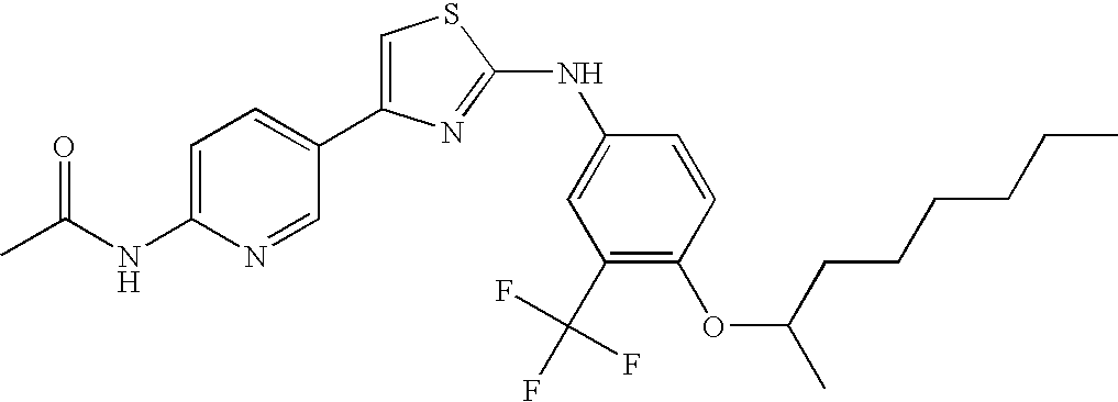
C1=C(C2=CC=C(NC(C)=O)N=C2)N=C(NC2=CC(C(F)(F)F)=C(OC(CCCCCC)C)C=C2)S1
